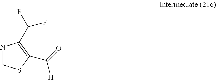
N1=CSC(C(=O)[H])=C1C(F)F
